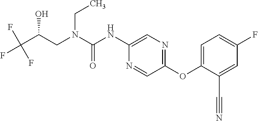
C(C(F)(F)F)(O)CN(CC)C(=O)NC1=CN=C(OC2=CC=C(F)C=C2C#N)C=N1
